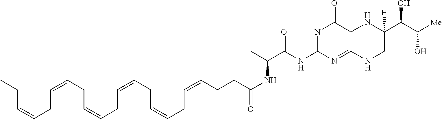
N1=C(NC(C(C)NC(CCC=CCC=CCC=CCC=CCC=CCC=CCC)=O)=O)N=C2C(C1=O)NC(C(C([Me])O)O)([H])CN2
